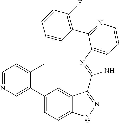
C1(C2=CN=CC=C2C)=CC=C2C(=C1)C(C1=NC3=C(N1)C=CN=C3C1=C(F)C=CC=C1)=NN2
